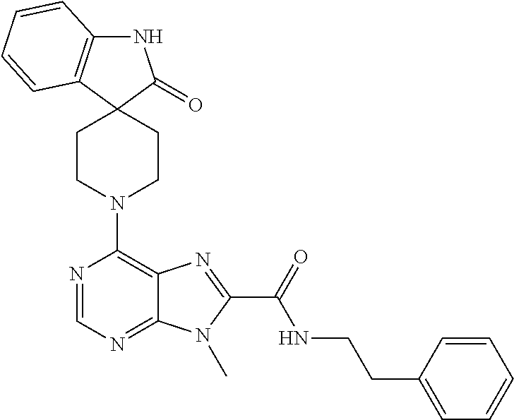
C1CN(C2=C3C(=NC=N2)N(C)C(C(NCCC2=CC=CC=C2)=O)=N3)CCC12C(=O)NC1=C2C=CC=C1
